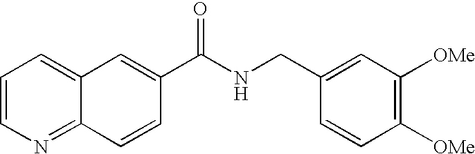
C1=C2C(=NC=C1)C=CC(C(NCC1=CC([OMe])=C([OMe])C=C1)=O)=C2
